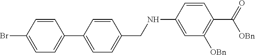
C1=CC(Br)=CC=C1C1=CC=C(CNC2=CC([OBn])=C(C([OBn])=O)C=C2)C=C1
